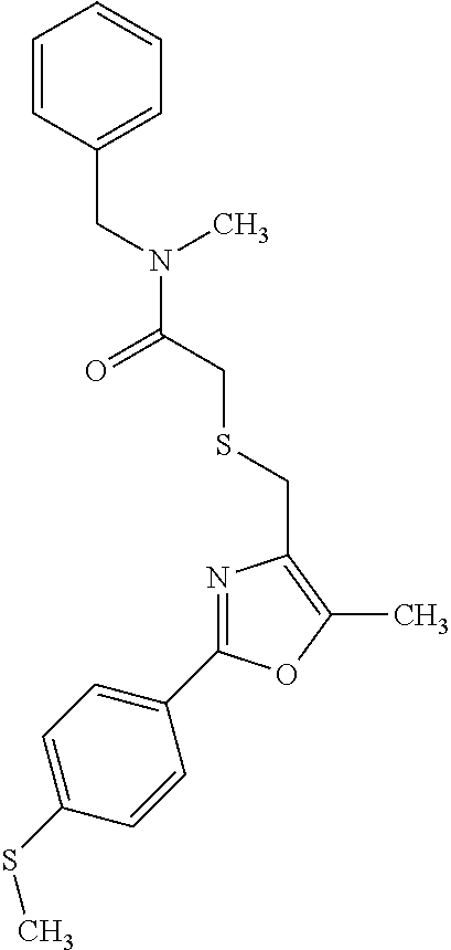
C(SCC(=O)N(C)CC1=CC=CC=C1)C1=C(C)OC(C2=CC=C(SC)C=C2)=N1
